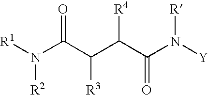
N([R2])(C(=O)C([R3])C([R4])C(=O)N([R])[Y])[R1]
